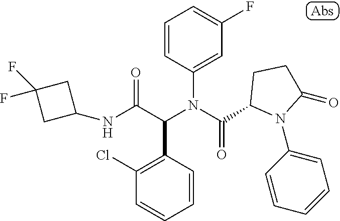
C1=CC(N(C(=O)C2N(C3=CC=CC=C3)C(=O)CC2)C(C(NC2CC(F)(F)C2)=O)C2=C(Cl)C=CC=C2)=CC(F)=C1
